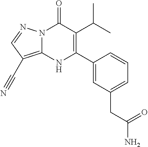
N12C(=C(C#N)C=N1)NC(C1=CC(CC(N)=O)=CC=C1)=C(C(C)C)C2=O
